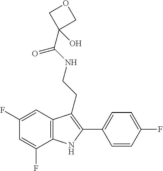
O=C(NCCC1=C(C2=CC=C(F)C=C2)NC2=C1C=C(F)C=C2F)C1(O)COC1
